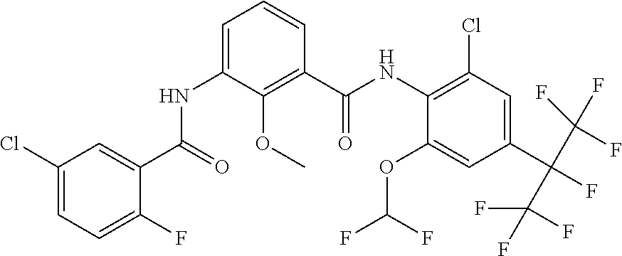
C1(OC(F)F)=CC(C(F)(C(F)(F)F)C(F)(F)F)=CC(Cl)=C1NC(C1=C(OC)C(NC(C2=CC(Cl)=CC=C2F)=O)=CC=C1)=O
